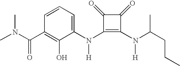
C(C1=C(O)C(N(C2=C(N([H])C(CCC)C)C(=O)C2=O)[H])=CC=C1)(=O)N(C)C
